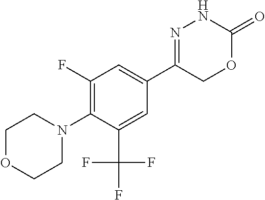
C1(F)=C(N2CCOCC2)C(C(F)(F)F)=CC(C2=NNC(=O)OC2)=C1
